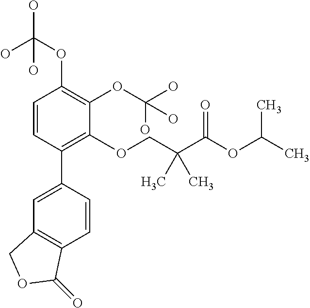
C1=CC(C2=CC3=C(C=C2)C(=O)OC3)=C(OCC(C(OC(C)C)=O)(C)C)C(OC(O)(O)O)=C1OC(O)(O)O
